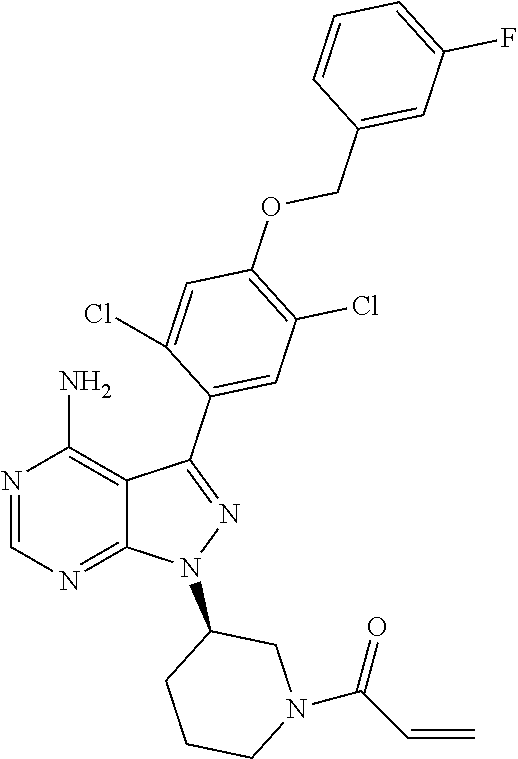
N1=CN=C2C(=C1N)C(C1=CC(Cl)=C(OCC3=CC(F)=CC=C3)C=C1Cl)=NN2C1CCCN(C(C=C)=O)C1
